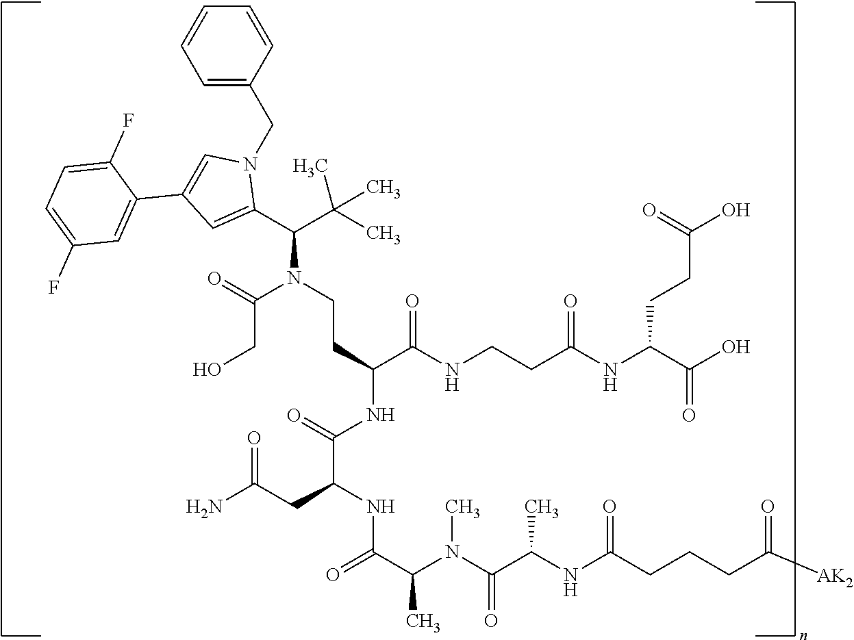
C(N(C(CO)=O)CCC(C(NCCC(NC(CCC(=O)O)C(=O)O)=O)=O)NC(C(NC(C(C)N(C(=O)C(C)NC(=O)CCCC(=O)[AK2])C)=O)CC(=O)N)=O)(C(C)(C)C)C1=CC(C2=CC(F)=CC=C2F)=CN1CC1=CC=CC=C1
